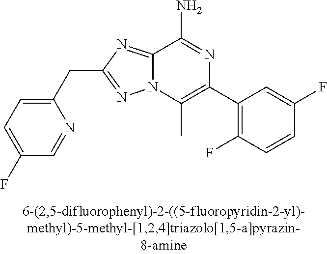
C1(CC2=NN3C(=N2)C(N)=NC(C2=C(F)C=CC(F)=C2)=C3C)=CC=C(F)C=N1
